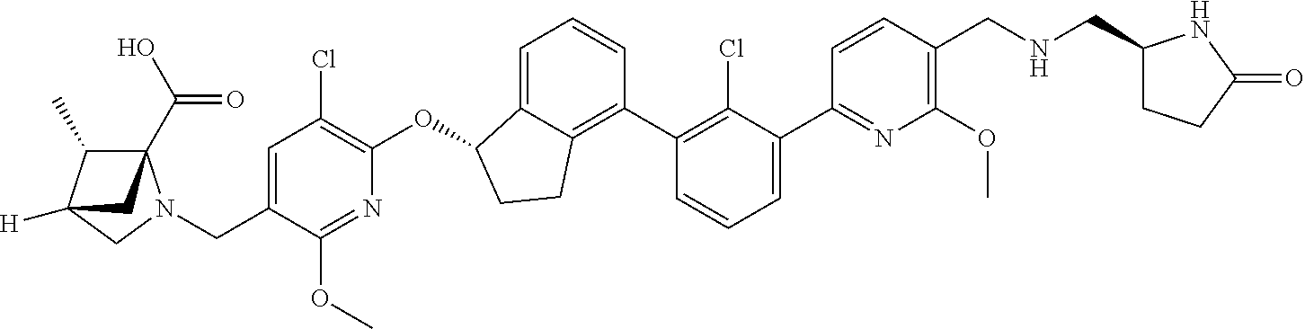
N1=C(C2=CC=CC(C3=C4C(=CC=C3)C(OC3=C(Cl)C=C(CN5C6(C(=O)O)C(C)C([H])(C5)C6)C(OC)=N3)CC4)=C2Cl)C=CC(CNCC2CCC(=O)N2)=C1OC
